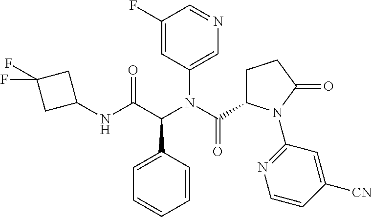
C1=C(C(C(NC2CC(F)(F)C2)=O)N(C(C2CCC(=O)N2C2=NC=CC([CN])=C2)=O)C2=CN=CC(F)=C2)C=CC=C1
